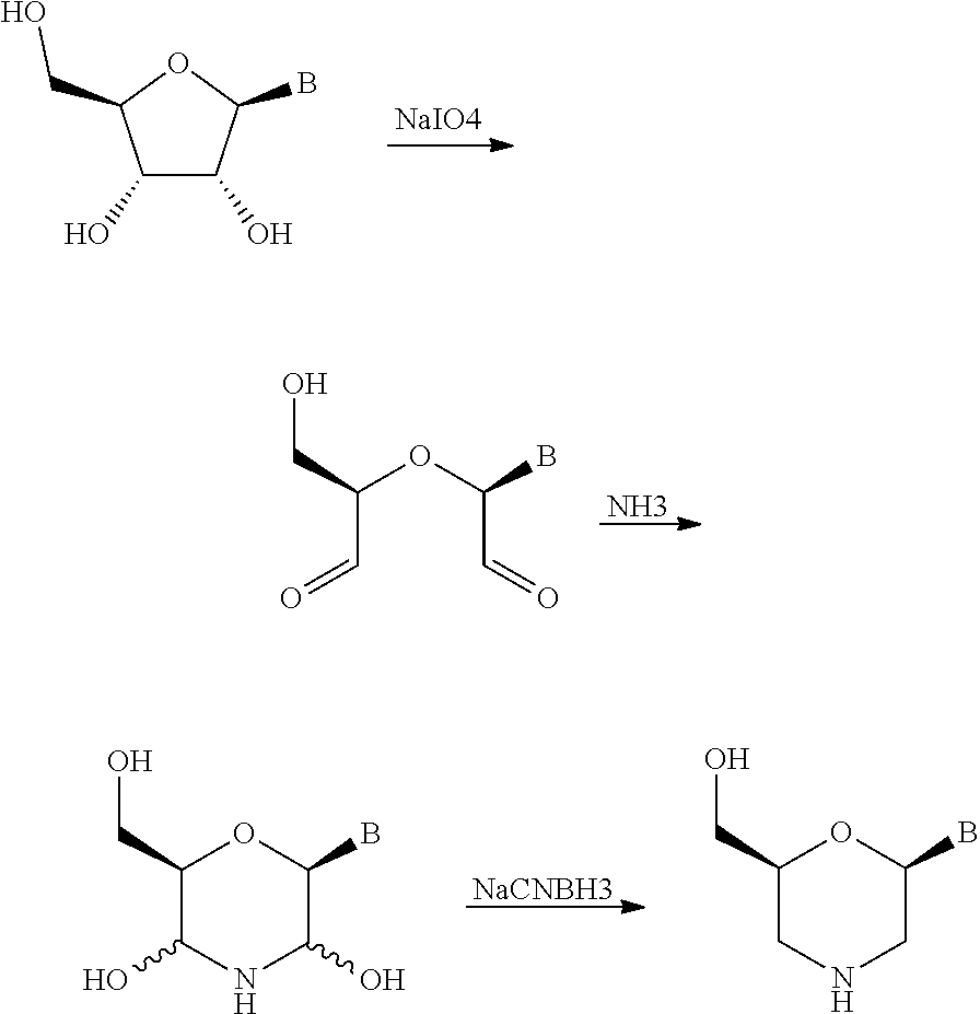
[NaIO4].C1(O)C(O)C(B)OC1CO.N.C(C(OC(B)C=O)C=O)O.[NaCNBH3].C1(CO)C(O)NC(O)C(B)O1.C1(CO)CNCC(B)O1
